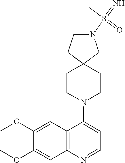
C12=C(N=CC=C1N1CCC3(CC1)CN(S(=N)(=O)C)CC3)C=C(OC)C(OC)=C2
